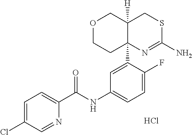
C1=C(Cl)C=NC(C(NC2=CC=C(F)C(C34N=C(N)SCC3([H])COCC4)=C2)=O)=C1.Cl
